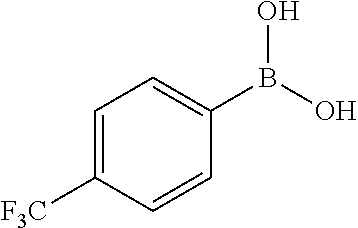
C1=C([F3C])C=CC(B(O)O)=C1
